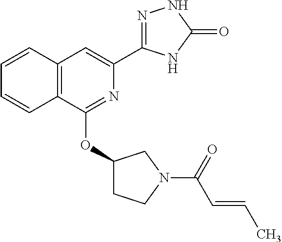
C1=CC2=C(C=C1)C(OC1CCN(C(C=CC)=O)C1)=NC(C1=NNC(=O)N1)=C2
